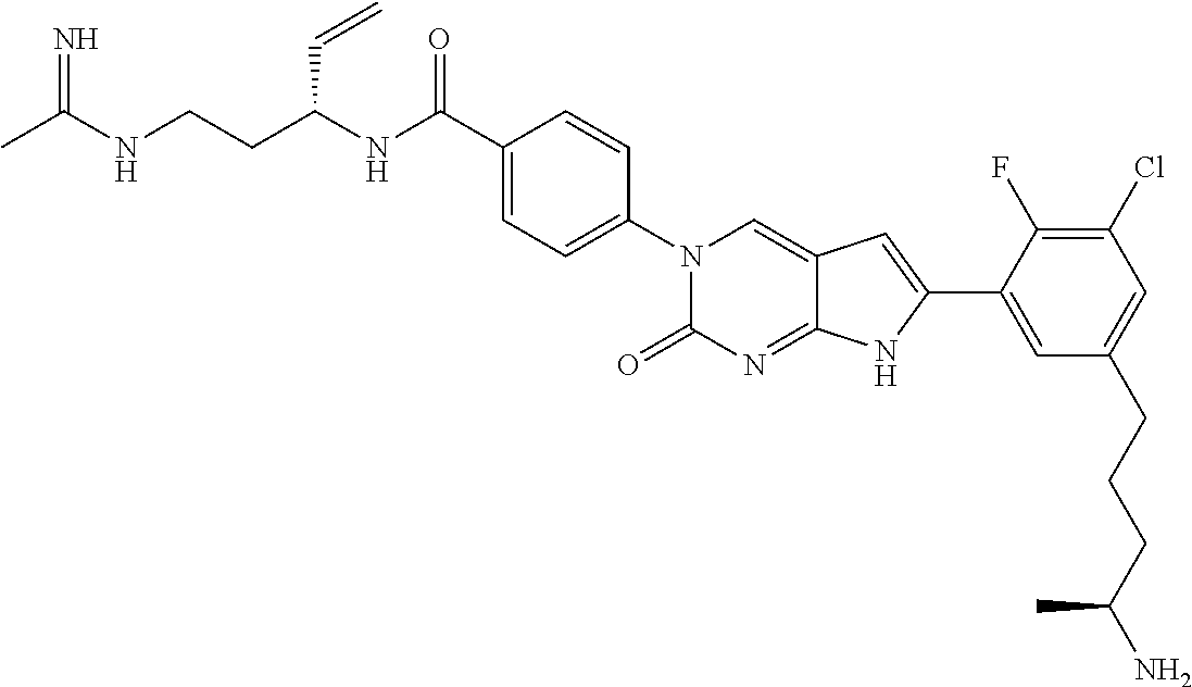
CC(NCCC(NC(C1=CC=C(N2C(=O)N=C3C(=C2)C=C(C2=CC(CCCC(N)C)=CC(Cl)=C2F)N3)C=C1)=O)C=C)=N
